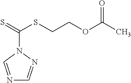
N1=CN(C(=S)SCCOC(C)=O)N=C1
